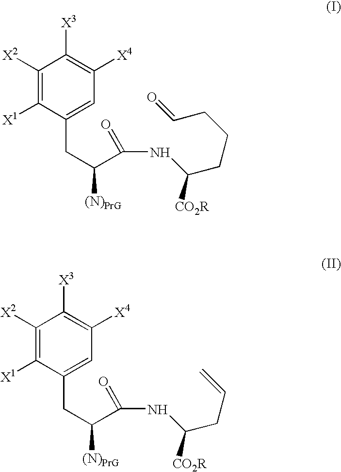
C1([X2])=C([X1])C(CC([(N)PrG])C(=O)NC(CCCC=O)[CO2R])=CC([X4])=C1[X3].C1([X2])=C([X1])C(CC([(N)PrG])C(=O)NC(CC=C)[CO2R])=CC([X4])=C1[X3]
